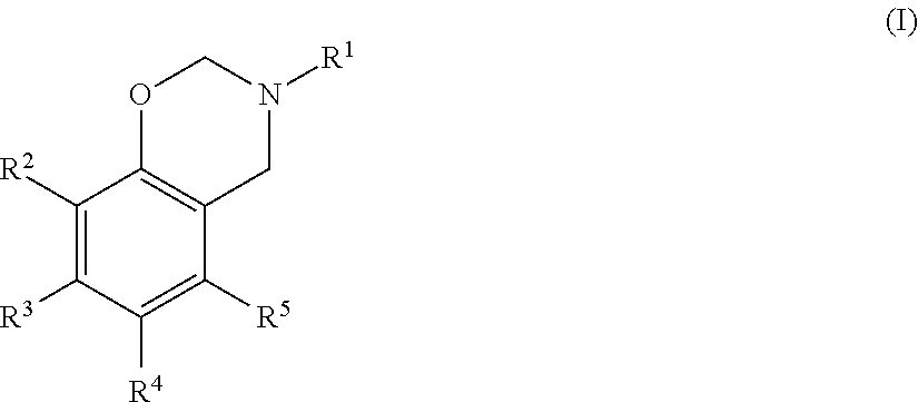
C1([R2])=C([R3])C([R4])=C([R5])C2=C1OCN([R1])C2
